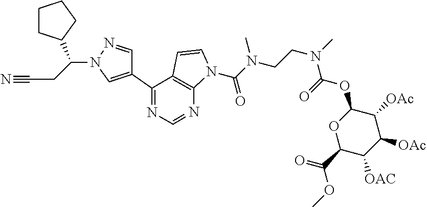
C1(C2=CN(C(CC#N)C3CCCC3)N=C2)=NC=NC2=C1C=CN2C(N(CCN(C)C(=O)OC1OC(C(=O)OC)C([OAC])C([OAc])C1[OAc])C)=O
